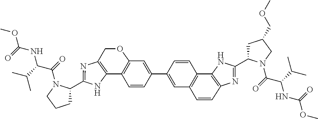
C12=C(N=C(C3CCCN3C(=O)C(C(C)C)NC(=O)OC)N1)COC1=C2C=CC(C2=CC3=C(C4=C(N=C(C5CC(COC)CN5C(=O)C(C(C)C)NC(=O)OC)N4)C=C3)C=C2)=C1
